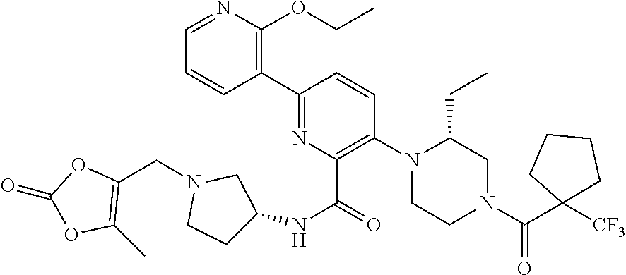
C1(C2=C(OCC)N=CC=C2)=NC(C(NC2CCN(CC3=C(C)OC(=O)O3)C2)=O)=C(N2CCN(C(=O)C3([CF3])CCCC3)CC2CC)C=C1
